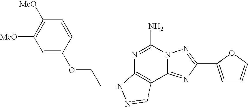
C1([MeO])=C([MeO])C=C(OCCN2C3=C(C4=NC(C5=CC=CO5)=NN4C(N)=N3)C=N2)C=C1
